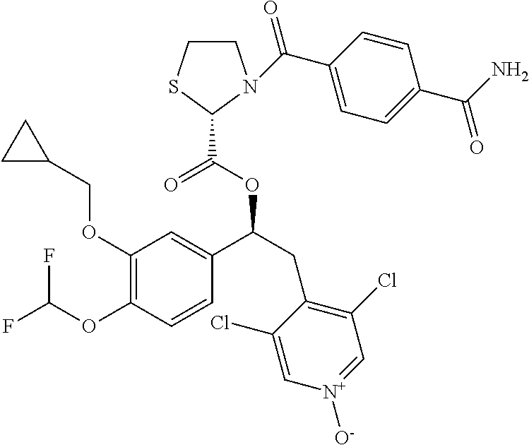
C1(OCC2CC2)=C(OC(F)F)C=CC(C(CC2=C(Cl)C=[N+]([O-])C=C2Cl)OC(C2N(C(C3=CC=C(C(N)=O)C=C3)=O)CCS2)=O)=C1
